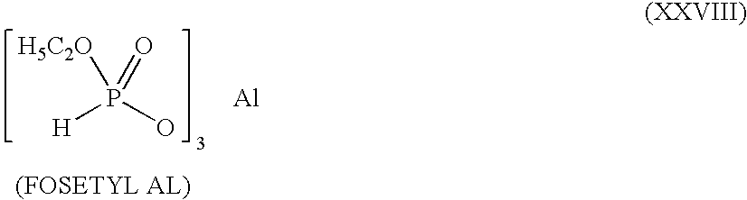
[H]P(O)(=O)[H5C2O].[Al]
